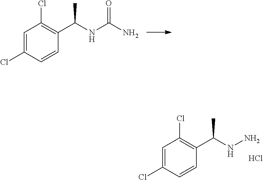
C1=C(Cl)C=CC(C(NC(N)=O)C)=C1Cl.C1=C(Cl)C=CC(C(NN)C)=C1Cl.Cl
